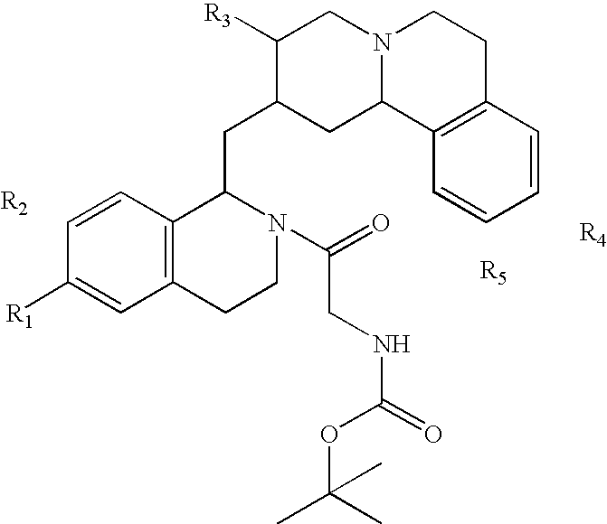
C1=CC([R1])=CC2=C1C(CC1CC3N(CC1[R3])CCC1=C3C=CC=C1)N(C(=O)CNC(=O)OC(C)(C)C)CC2
